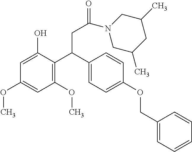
C1=C(O)C(C(C2=CC=C(OCC3=CC=CC=C3)C=C2)CC(=O)N2CC(C)CC(C)C2)=C(OC)C=C1OC
